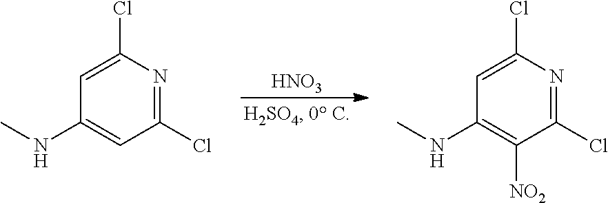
[HNO3].C1(Cl)=NC(Cl)=CC(NC)=C1.C1(Cl)=NC(Cl)=CC(NC)=C1[NO2]
